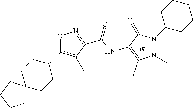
O1C(C2CCC3(CC2)CCCC3)=C(C)C(C(NC2=C(C)N(C)N(C3CCCCC3)C2=O)=O)=N1
